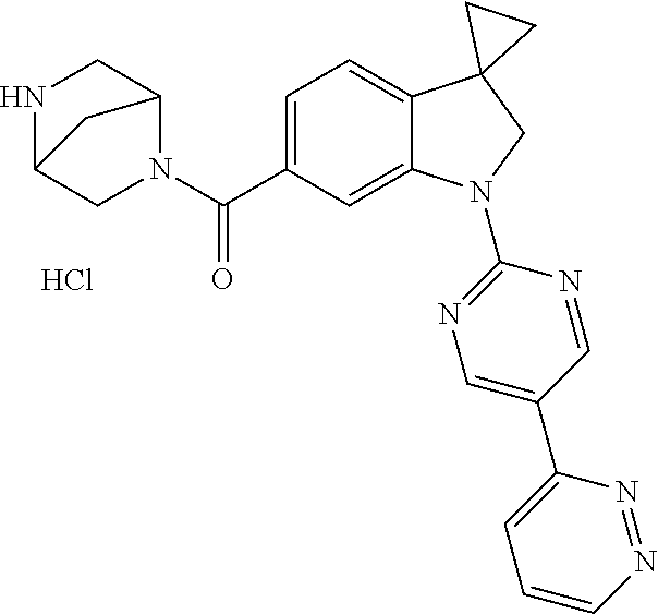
N1(C(C2=CC=C3C(=C2)N(C2=NC=C(C4=CC=CN=N4)C=N2)CC32CC2)=O)C2CNC(C1)C2.Cl
